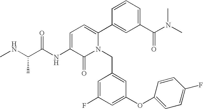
C1=C(NC(C(NC)C)=O)C(=O)N(CC2=CC(OC3=CC=C(F)C=C3)=CC(F)=C2)C(C2=CC(C(N(C)C)=O)=CC=C2)=C1
